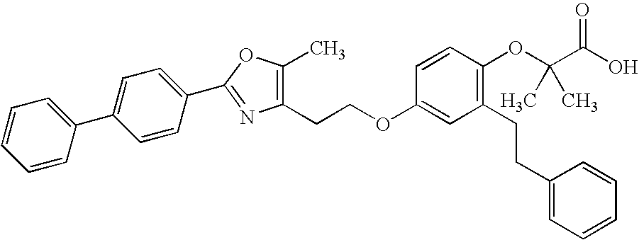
C1(C)=C(CCOC2=CC(CCC3=CC=CC=C3)=C(OC(C(O)=O)(C)C)C=C2)N=C(C2=CC=C(C3=CC=CC=C3)C=C2)O1
